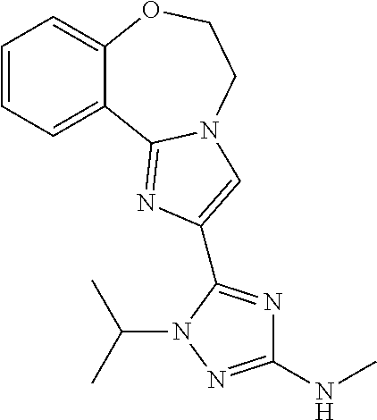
C1=CC=C2C(=C1)OCCN1C2=NC(C2=NC(NC)=NN2C(C)C)=C1
